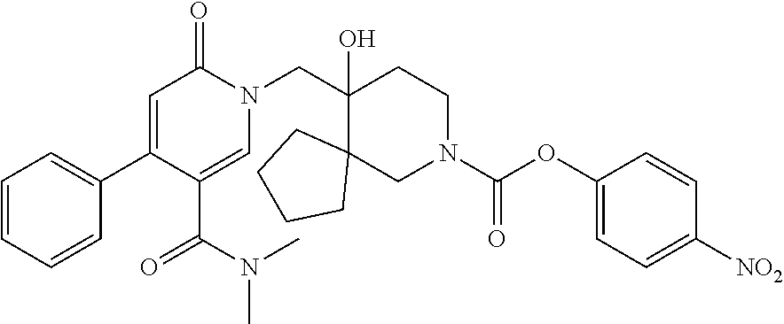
C1(C2=CC=CC=C2)=CC(=O)N(CC2(O)C3(CCCC3)CN(C(=O)OC3=CC=C([NO2])C=C3)CC2)C=C1C(=O)N(C)C
